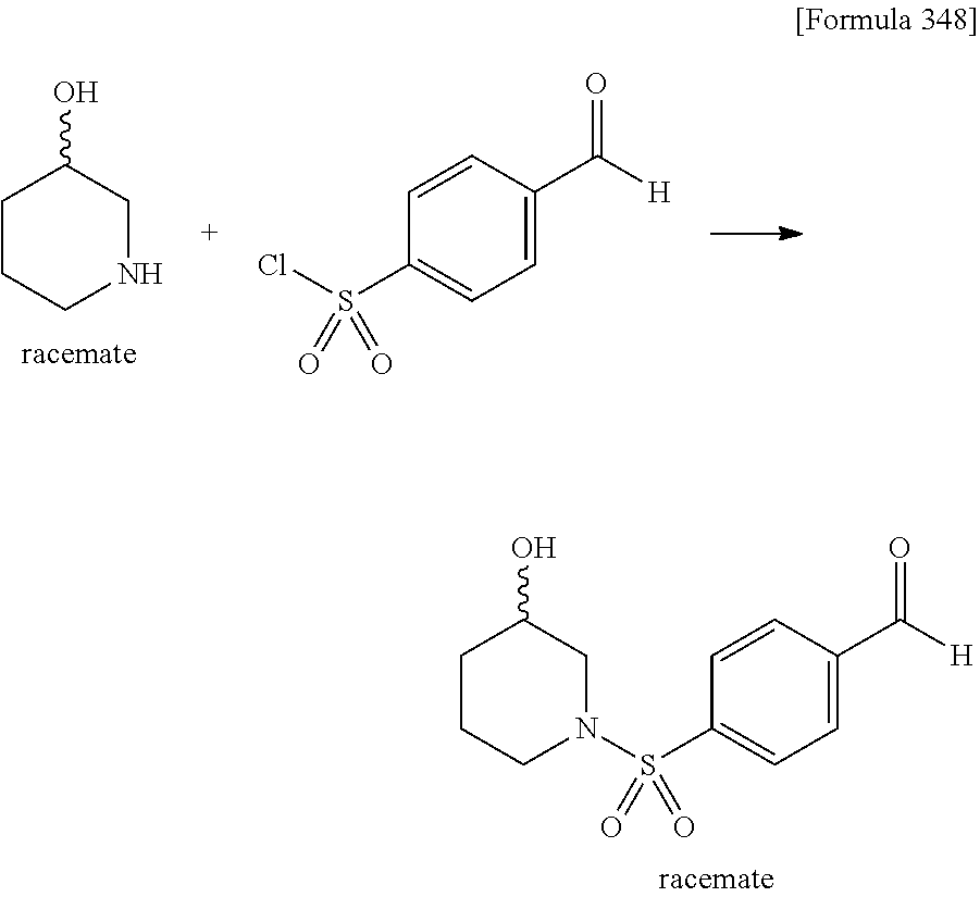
C1=C(C([H])=O)C=CC(S(=O)(=O)N2CCCC(O)C2)=C1.C1CCNCC1O.C1=C(C([H])=O)C=CC(S(Cl)(=O)=O)=C1
